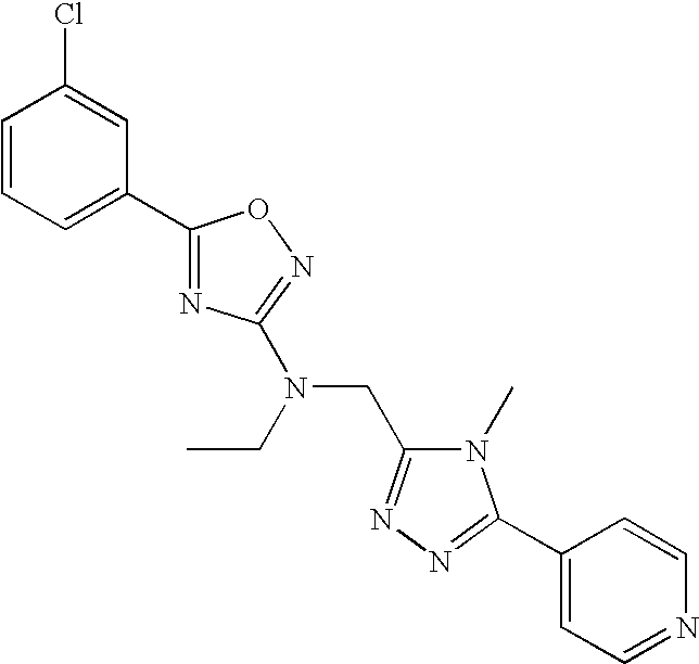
C1(C2=CC=CC(Cl)=C2)=NC(N(CC2=NN=C(C3=CC=NC=C3)N2C)CC)=NO1
